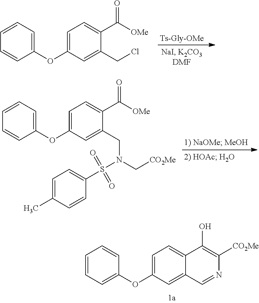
C1=C(OC2=CC=CC=C2)C=C2C(=C1)C(O)=C([CO2Me])N=C2.C1=C(OC2=CC=CC=C2)C=C(CCl)C(C([OMe])=O)=C1.[Ts-Gly-OMe].C1=C(OC2=CC=CC=C2)C=C(CN(C[CO2Me])S(C2=CC=C(C)C=C2)(=O)=O)C(C([OMe])=O)=C1
